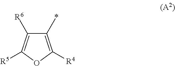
C1([R6])=C([R5])OC([R4])=C1*
